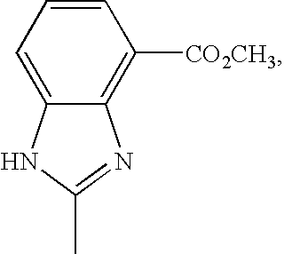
C1=CC=C2C(=C1[CO2CH3])N=C(C)N2
